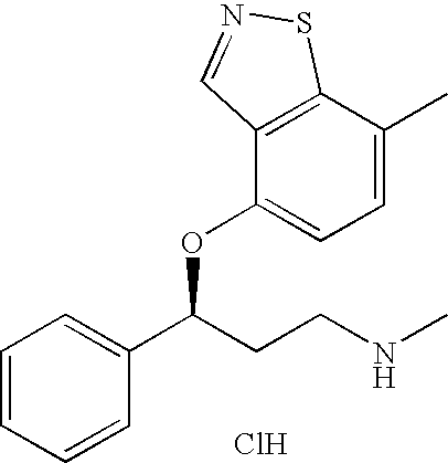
C1=CC=CC(C(CCNC)OC2=CC=C(C)C3=C2C=NS3)=C1.Cl
